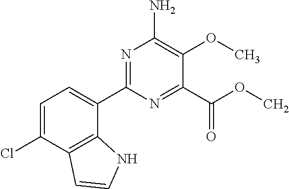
N1=C(C2=CC=C(Cl)C3=C2NC=C3)N=C(C(OC)=O)C(OC)=C1N
